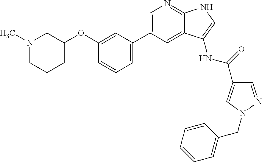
C1=C(C2=CC=CC(OC3CCCN(C)C3)=C2)C=C2C(=N1)NC=C2NC(=O)C1=CN(CC2=CC=CC=C2)N=C1
